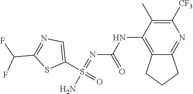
N(C1=C2C(=NC([CF3])=C1C)CCC2)C(N=S(N)(C1=CN=C(C(F)F)S1)=O)=O
